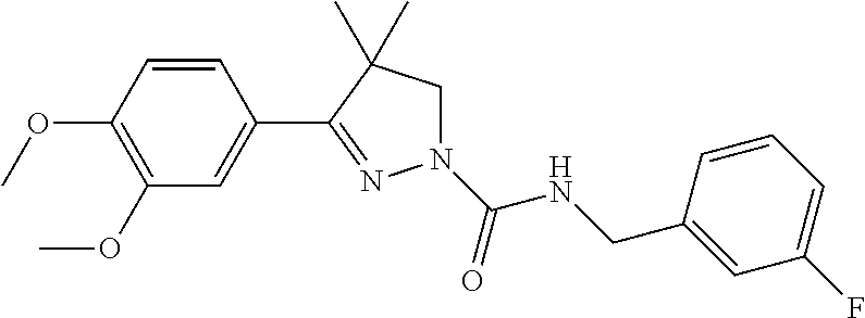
C1=CC(OC)=C(OC)C=C1C1=NN(C(=O)NCC2=CC(F)=CC=C2)CC1(C)C
